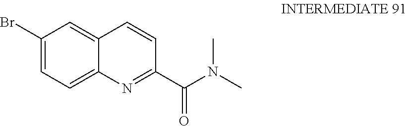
C1(Br)=CC=C2C(=C1)C=CC(C(N(C)C)=O)=N2
